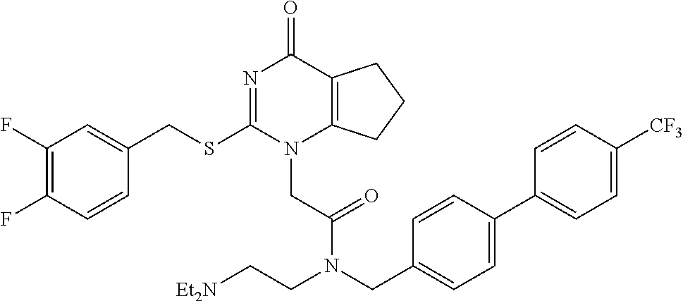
C1(F)=C(F)C=CC(CSC2=NC(=O)C3=C(N2CC(=O)N(CC2=CC=C(C4=CC=C([CF3])C=C4)C=C2)CC[Et2N])CCC3)=C1
